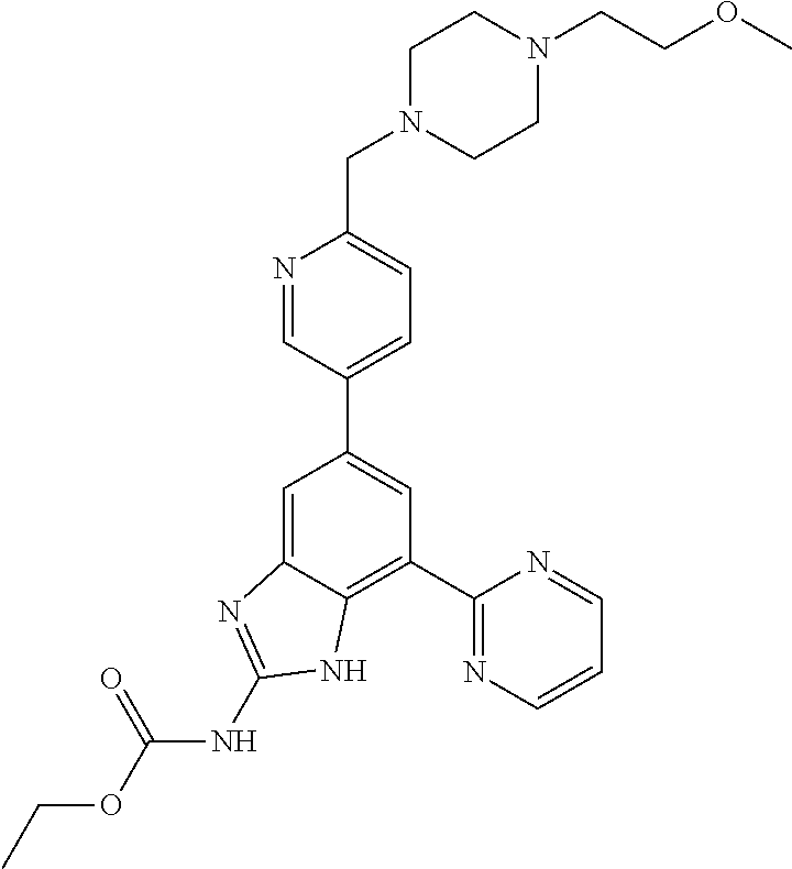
C1(C2=NC=CC=N2)=C2C(=CC(C3=CC=C(CN4CCN(CCOC)CC4)N=C3)=C1)N=C(NC(OCC)=O)N2
